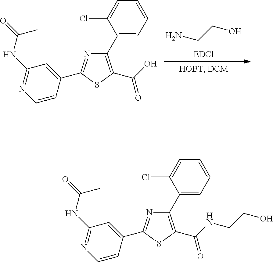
NCCO.N1=C(C2=CC(NC(C)=O)=NC=C2)SC(C(O)=O)=C1C1=CC=CC=C1Cl.N1=C(C2=CC(NC(C)=O)=NC=C2)SC(C(NCCO)=O)=C1C1=CC=CC=C1Cl
